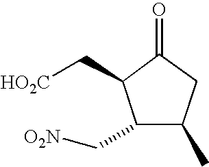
O=C1C(C[HO2C])C(C[O2N])C(C)C1
